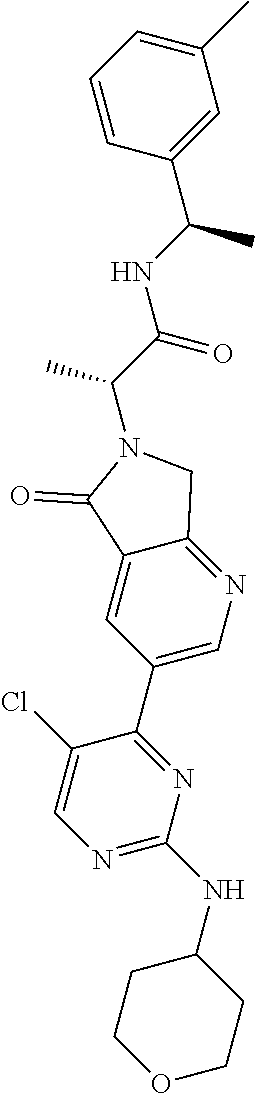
N1=C(NC2CCOCC2)N=C(C2=CN=C3C(=C2)C(=O)N(C(C)C(=O)NC(C)C2=CC(C)=CC=C2)C3)C(Cl)=C1
